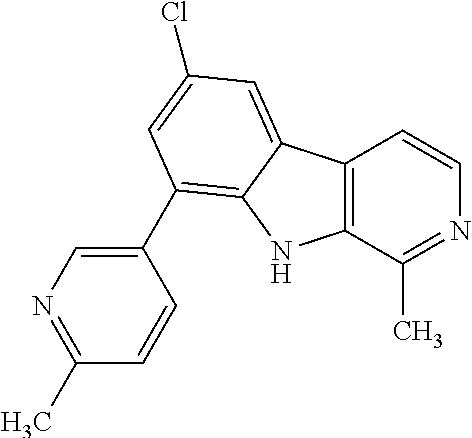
C12=C(C(C)=NC=C1)NC1=C(C3=CN=C(C)C=C3)C=C(Cl)C=C21
